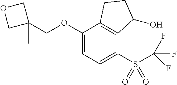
C1(OCC2(C)COC2)=CC=C(S(C(F)(F)F)(=O)=O)C2=C1CCC2O
